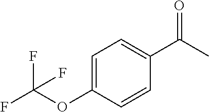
C1=CC(OC(F)(F)F)=CC=C1C(C)=O
